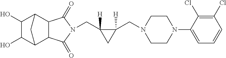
C(C1([H])C(CN2CCN(C3=CC=CC(Cl)=C3Cl)CC2)([H])C1)N1C(=O)C2C3C(O)C(O)C(C2C1=O)C3
